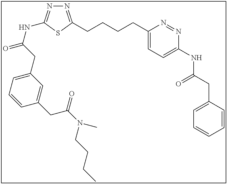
N1=C(CCCCC2=CC=C(NC(CC3=CC=CC=C3)=O)N=N2)SC(NC(=O)CC2=CC=CC(CC(N(CCCC)C)=O)=C2)=N1
